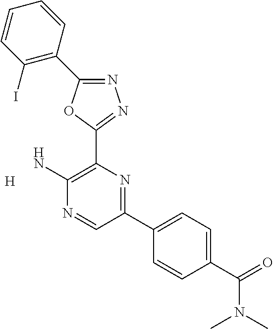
[H].NC1=C(C2=NN=C(C3=C(I)C=CC=C3)O2)N=C(C2=CC=C(C(=O)N(C)C)C=C2)C=N1
